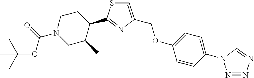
C1=C(COC2=CC=C(N3N=NN=C3)C=C2)N=C(C2C(C)CN(C(=O)OC(C)(C)C)CC2)S1
